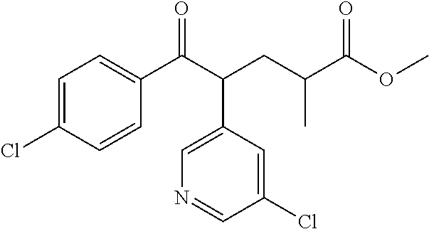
C1=C(Cl)C=CC(C(=O)C(C2=CN=CC(Cl)=C2)CC(C)C(OC)=O)=C1
